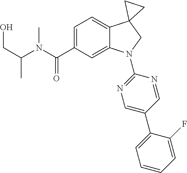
N(C(C1=CC=C2C(=C1)N(C1=NC=C(C3=CC=CC=C3F)C=N1)CC21CC1)=O)(C)C(CO)C
